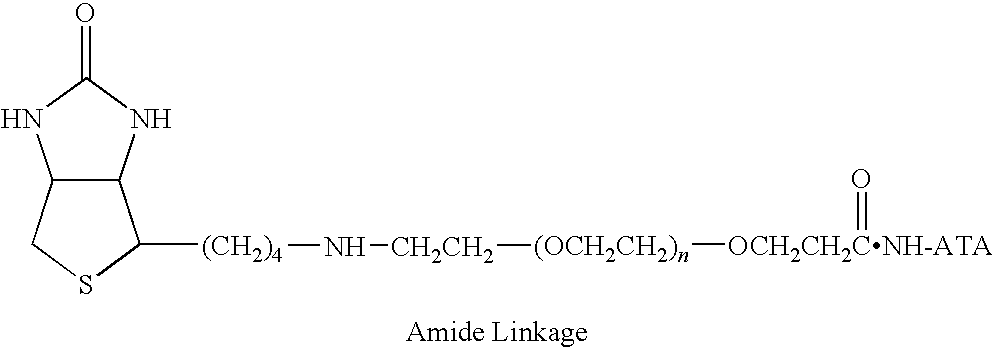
C12C(CSC1[(CH2)4]N[CH2CH2][(OCH2CH2)n][OCH2CH2CNH-ATA]=O)NC(=O)N2
